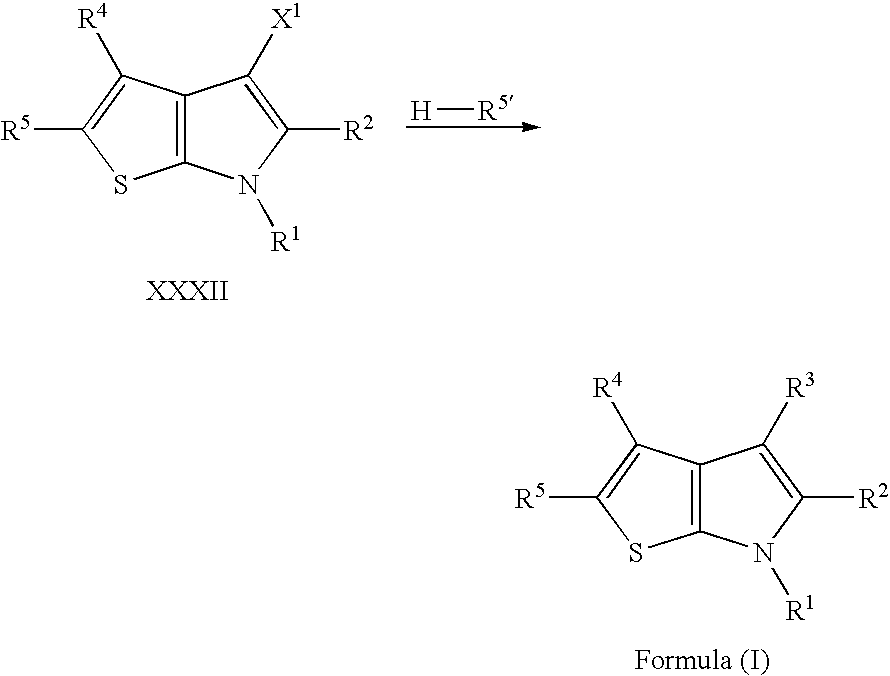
C12=C(N([R1])C([R2])=C1[X1])SC([R5])=C2[R4].[H][R5].C12=C(N([R1])C([R2])=C1[R3])SC([R5])=C2[R4]
